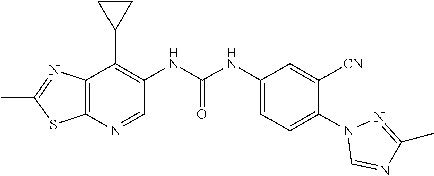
C12=C(N=CC(NC(NC3=CC=C(N4C=NC(C)=N4)C([CN])=C3)=O)=C1C1CC1)SC(C)=N2
